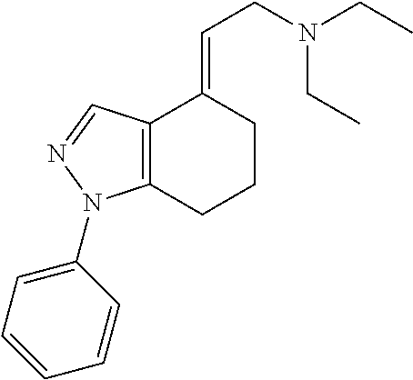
C12=C(CCCC1=CCN(CC)CC)N(C1=CC=CC=C1)N=C2
